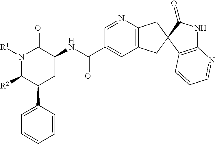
C12=C(C3(C(=O)N1)CC1=C(C3)C=C(C(NC3C(=O)N([R1])C([R2])C(C4=CC=CC=C4)C3)=O)C=N1)C=CC=N2
